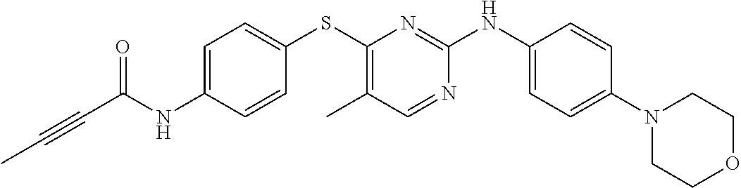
C1=C(NC(C#CC)=O)C=CC(SC2=C(C)C=NC(NC3=CC=C(N4CCOCC4)C=C3)=N2)=C1
